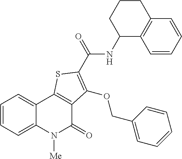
C1=CC=C2C(=C1)C1=C(C(=O)N2[Me])C(OCC2=CC=CC=C2)=C(C(NC2C3=C(CCC2)C=CC=C3)=O)S1
